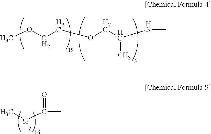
COCCOCC(NC)C.CCC(C)=O
